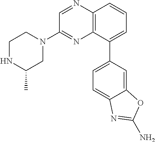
C12=C(C(C3=CC=C4C(=C3)OC(N)=N4)=CC=C1)N=C(N1CCNC(C)C1)C=N2
